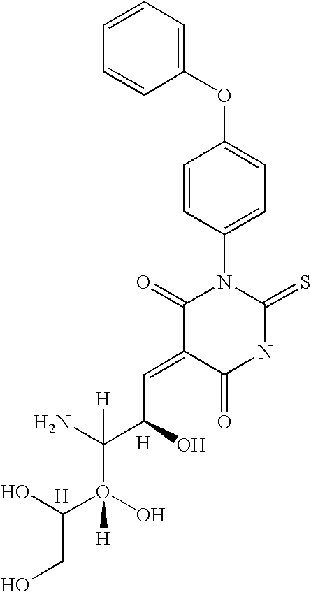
C1(OC2=CC=C(N3C(=O)C(=CC(C(N)(O(O)(C(O)CO)[H])[H])O)C(=O)NC3=S)C=C2)=CC=CC=C1.[H].[H]
